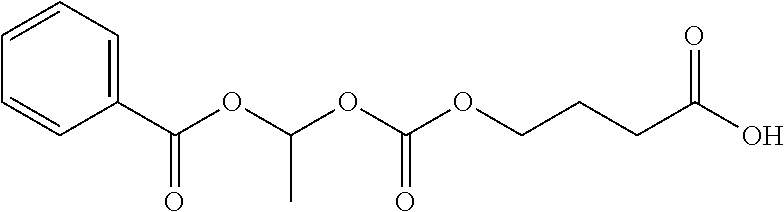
C1(C(OC(OC(OCCCC(O)=O)=O)C)=O)=CC=CC=C1
